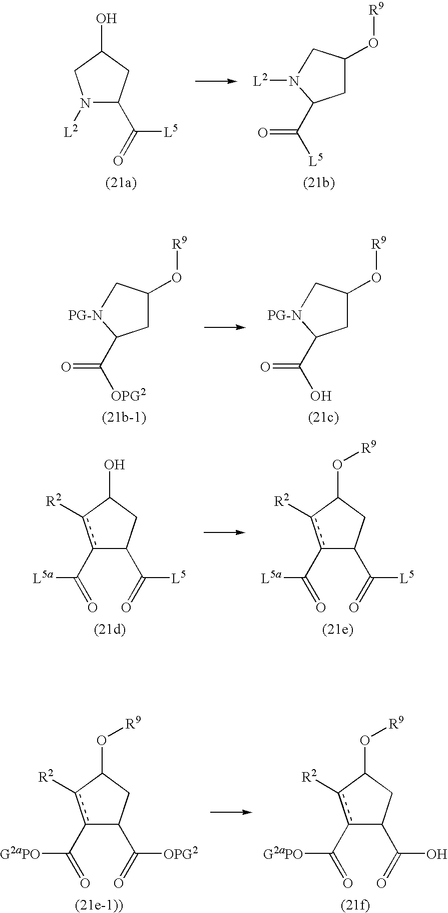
N1([L2])C(C(=O)[L5])CC(O)C1.C1C(O[R9])CN([L2])C1C([L5])=O.C1C(O[R9])C[PG-N]C1C([OPG2])=O.C1C(O[R9])C[PG-N]C1C(O)=O.c1(C(=O)[L5a])c([R2])C(O)CC1C(=O)[L5].c1(C(=O)[L5a])c([R2])C(O[R9])CC1C(=O)[L5].c1(C(=O)[G2aPO])c([R2])C(O[R9])CC1C(=O)[OPG2].c1(C(=O)[G2aPO])c([R2])C(O[R9])CC1C(=O)O
